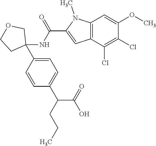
C12=C(C(Cl)=C(Cl)C(OC)=C1)C=C(C(NC1(C3=CC=C(C(CCC)C(=O)O)C=C3)COCC1)=O)N2C
